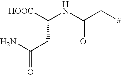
[HOOC]C(NC(C[#])=O)CC(=O)N
